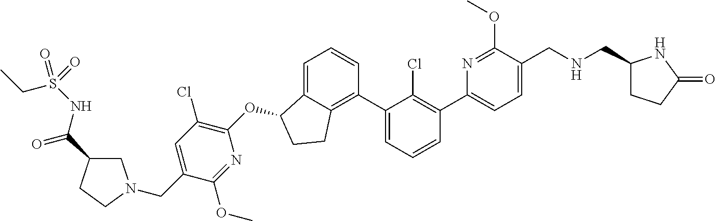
O(C1C2=CC=CC(C3=CC=CC(C4=CC=C(CNCC5CCC(=O)N5)C(OC)=N4)=C3Cl)=C2CC1)C1=C(Cl)C=C(CN2CC(C(=O)NS(CC)(=O)=O)CC2)C(OC)=N1
